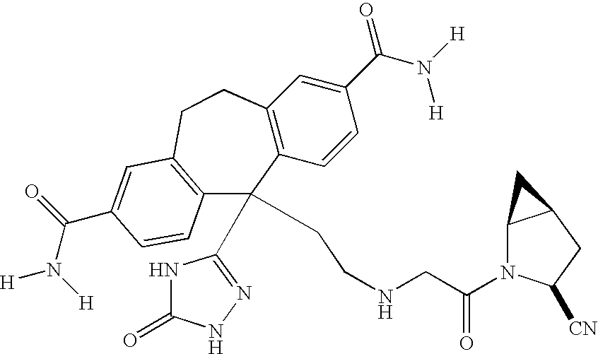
C12=C(C=CC(C(N([H])[H])=O)=C1)C(C1=NNC(=O)N1)(CCNCC(N1C3C(CC1[CN])C3)=O)C1=C(CC2)C=C(C(N([H])[H])=O)C=C1
